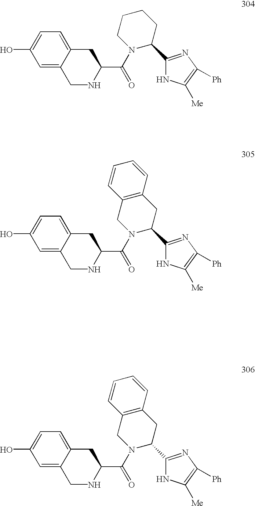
C1=C(O)C=C2C(=C1)CC(C(N1C(C3=NC([Ph])=C([Me])N3)CCCC1)=O)NC2.C1=C(O)C=C2C(=C1)CC(C(N1C(C3=NC([Ph])=C([Me])N3)CC3=C(C1)C=CC=C3)=O)NC2.C1=C(O)C=C2C(=C1)CC(C(N1C(C3=NC([Ph])=C([Me])N3)CC3=C(C1)C=CC=C3)=O)NC2
